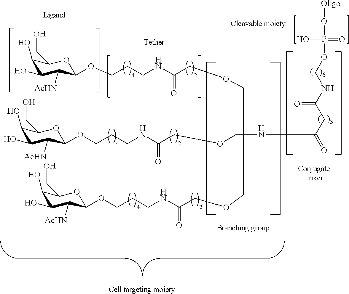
C1(O)C(O)C([AcHN])C(OCCCNC(COCC(COCC(NCCCOC2C([AcHN])C(O)C(O)C(CO)O2)=O)(NC(=O)CC(=O)NCOP(O[Oligo])(=O)O)COCC(=O)NCCCOC2C([AcHN])C(O)C(O)C(CO)O2)=O)OC1CO
